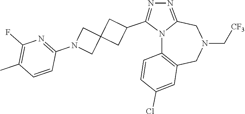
N12C3=C(CN(C[CF3])CC1=NN=C2C1CC2(C1)CN(C1=NC(F)=C(C)C=C1)C2)C=C(Cl)C=C3
